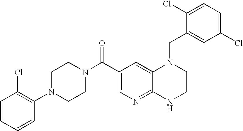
N1(C(C2=CN=C3C(=C2)N(CC2=CC(Cl)=CC=C2Cl)CCN3)=O)CCN(C2=C(Cl)C=CC=C2)CC1
